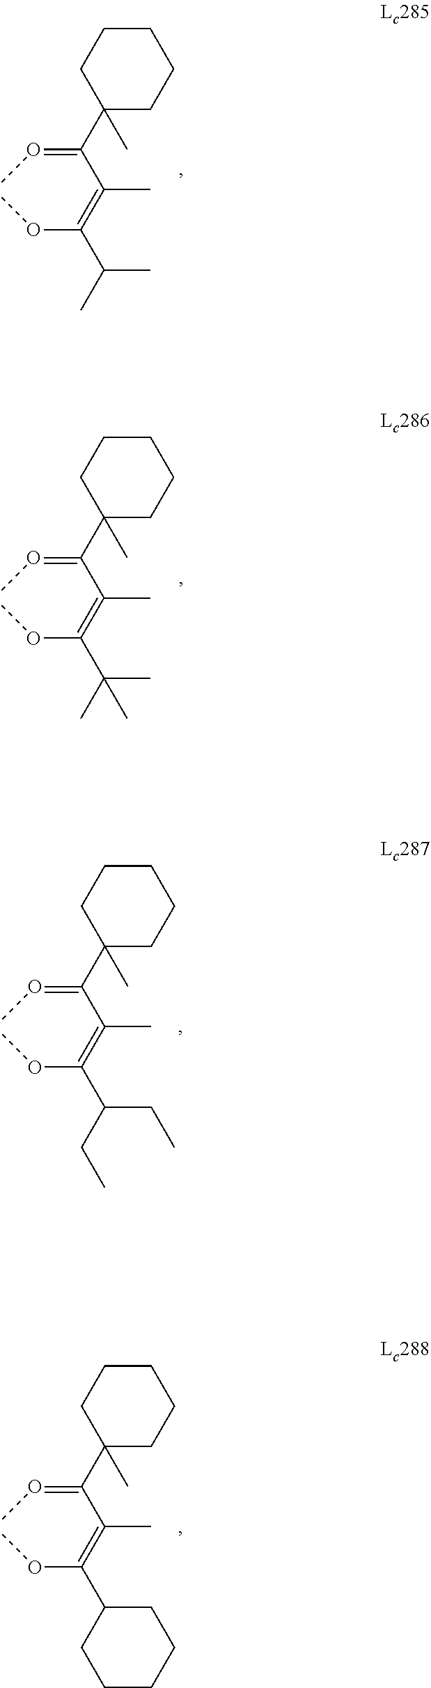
C1(C(=OC)C(=C(OC)C(C)C)C)(C)CCCCC1.C1(C(=OC)C(=C(OC)C(C)(C)C)C)(C)CCCCC1.C1(C(=OC)C(=C(OC)C(CC)CC)C)(C)CCCCC1.C1(C(=OC)C(=C(OC)C2CCCCC2)C)(C)CCCCC1
